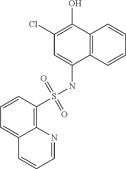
C12=C(C=CC=C1)C(NS(C1=C3C(=CC=C1)C=CC=N3)(=O)=O)=CC(Cl)=C2O
